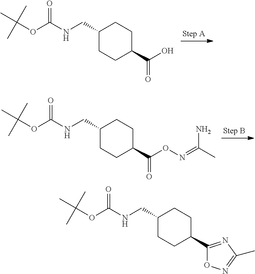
C(NC(OC(C)(C)C)=O)C1CCC(C(O)=O)CC1.C(NC(OC(C)(C)C)=O)C1CCC(C2=NC(C)=NO2)CC1.C(NC(OC(C)(C)C)=O)C1CCC(C(ON=C(C)N)=O)CC1
